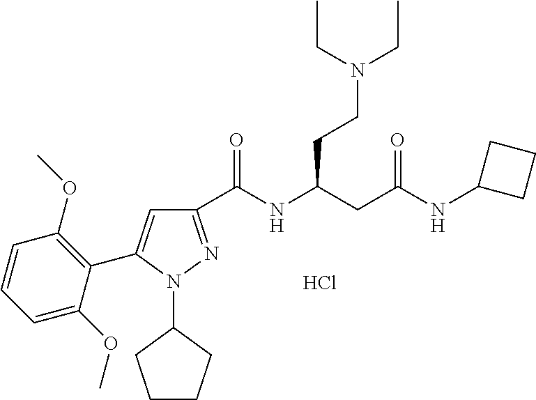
C1(C(NC(CC(NC2CCC2)=O)CCN(CC)CC)=O)=NN(C2CCCC2)C(C2=C(OC)C=CC=C2OC)=C1.Cl
